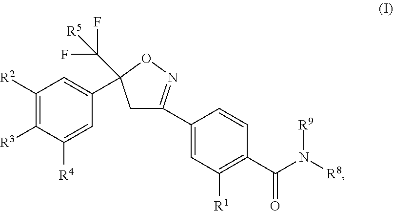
C1([R2])=C([R3])C([R4])=CC(C2(C([R5])(F)F)CC(C3=CC([R1])=C(C(=O)N([R9])[R8])C=C3)=NO2)=C1
